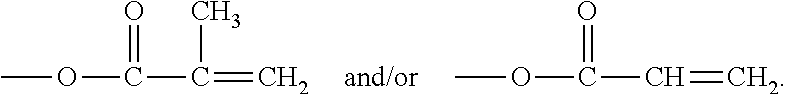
O(C(C(=C)C)=O)C.O(C(C=C)=O)C
